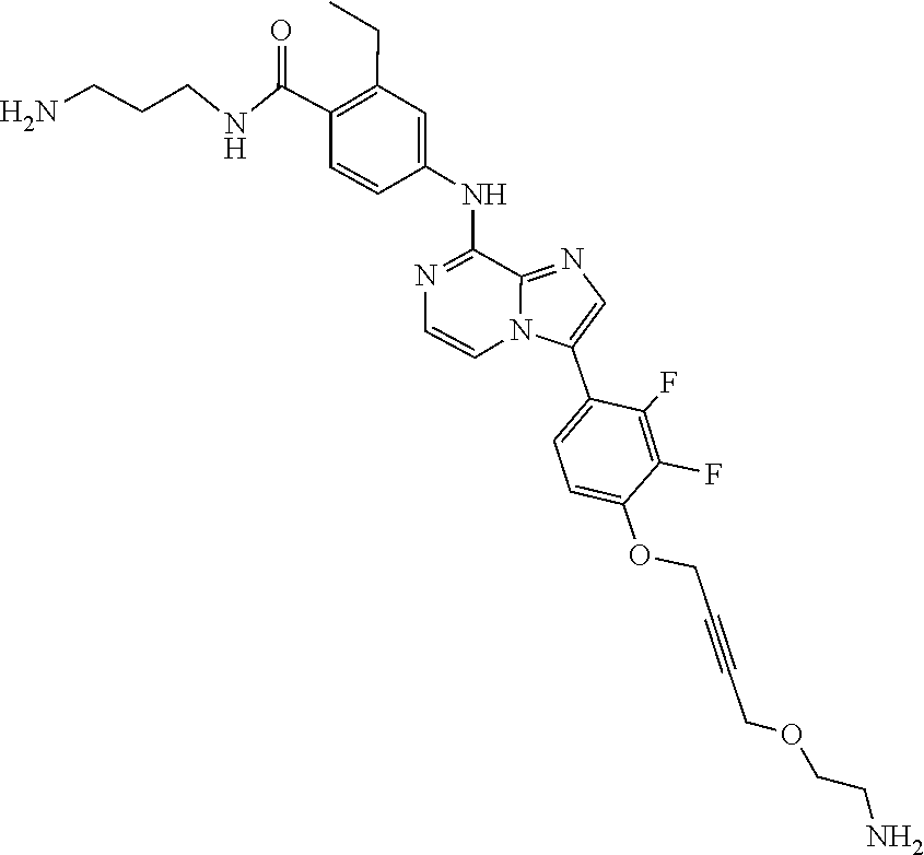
N1=C(NC2=CC(CC)=C(C(NCCCN)=O)C=C2)C2=NC=C(C3=CC=C(OCC#CCOCCN)C(F)=C3F)N2C=C1
